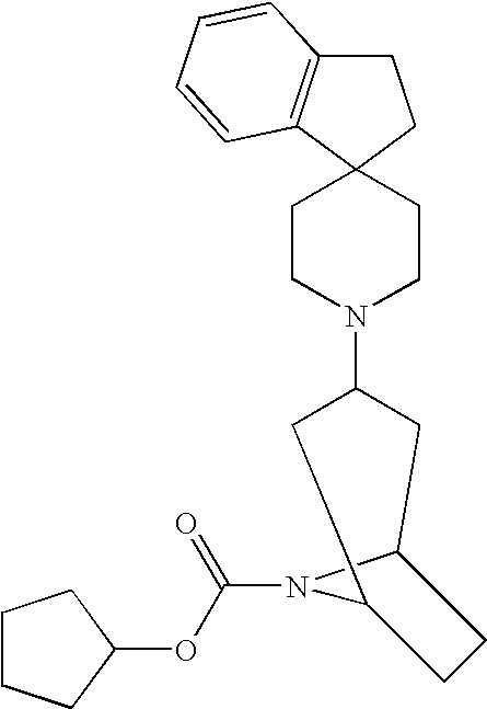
C1C2=C(C3(C1)CCN(C1CC4N(C(OC5CCCC5)=O)C(C1)CC4)CC3)C=CC=C2
